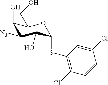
C1([N3])C(O)C(SC2=C(Cl)C=CC(Cl)=C2)OC(CO)C1O
